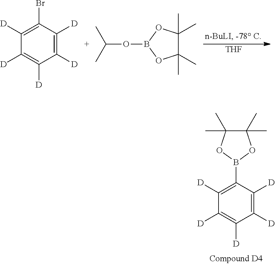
C1([D])=C([D])C(Br)=C([D])C([D])=C1[D].O(B1OC(C)(C)C(C)(C)O1)C(C)C.[THF].C1([D])=C([D])C(B2OC(C)(C)C(C)(C)O2)=C([D])C([D])=C1[D]
